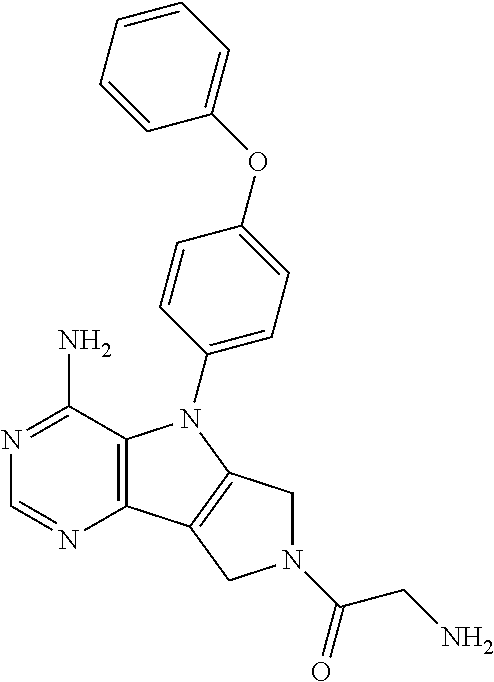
C12=C(C(N)=NC=N1)N(C1=CC=C(OC3=CC=CC=C3)C=C1)C1=C2CN(C(=O)CN)C1
